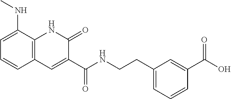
C(=O)(NCCC1=CC=CC(C(O)=O)=C1)C1=CC2=C(NC1=O)C(NC)=CC=C2
